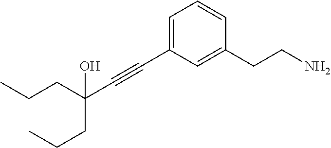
C1=C(C#CC(CCC)(CCC)O)C=C(CCN)C=C1
